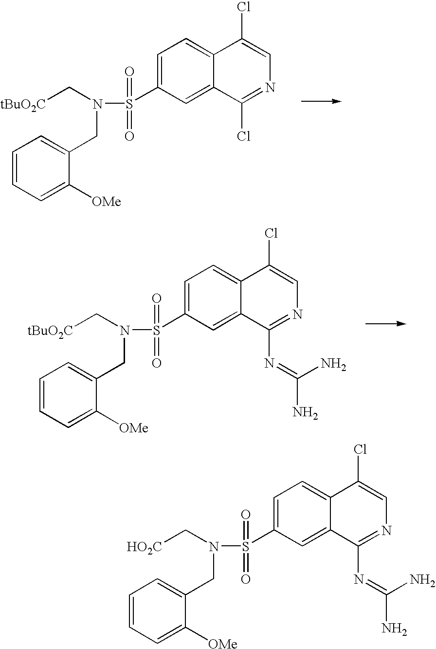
C([tBuO2C])N(S(C1=CC=C2C(=C1)C(Cl)=NC=C2Cl)(=O)=O)CC1=CC=CC=C1[OMe].C([tBuO2C])N(S(C1=CC=C2C(=C1)C(N=C(N)N)=NC=C2Cl)(=O)=O)CC1=CC=CC=C1[OMe].C([HO2C])N(S(C1=CC=C2C(=C1)C(N=C(N)N)=NC=C2Cl)(=O)=O)CC1=CC=CC=C1[OMe]
